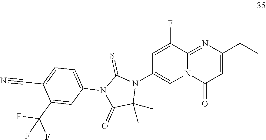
C1=C(F)C2=NC(CC)=CC(=O)N2C=C1N1C(=S)N(C2=CC=C(C#N)C(C(F)(F)F)=C2)C(=O)C1(C)C
